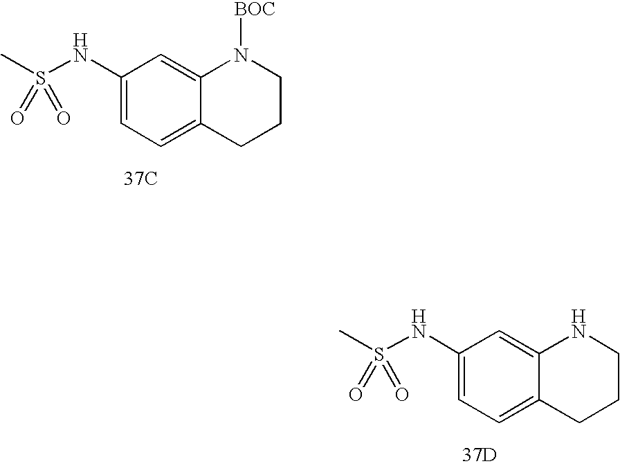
C1(NS(C)(=O)=O)=CC=C2C(=C1)N([BOC])CCC2.[37C].C1(NS(C)(=O)=O)=CC=C2C(=C1)NCCC2.[37D]
